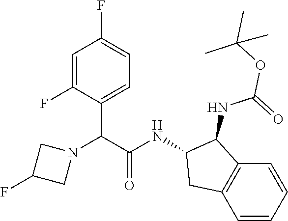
C1=C(F)C(C(C(NC2CC3=C(C2NC(OC(C)(C)C)=O)C=CC=C3)=O)N2CC(F)C2)=CC=C1F
